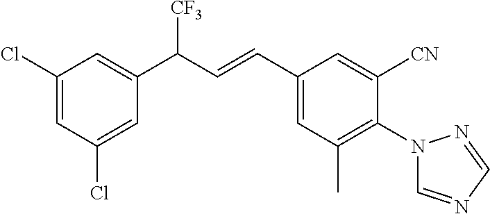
C1(C(C=CC2=CC(C)=C(N3C=NC=N3)C([CN])=C2)[CF3])=CC(Cl)=CC(Cl)=C1
